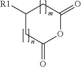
C1([R1])CC(=O)OC(=O)C1
